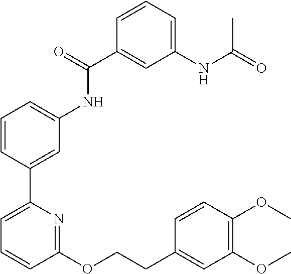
C1=CC(C2=CC=CC(OCCC3=CC(OC)=C(OC)C=C3)=N2)=CC(NC(C2=CC(NC(=O)C)=CC=C2)=O)=C1
